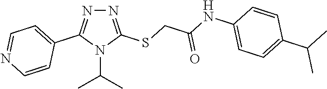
N1=C(SCC(NC2=CC=C(C(C)C)C=C2)=O)N(C(C)C)C(C2=CC=NC=C2)=N1
